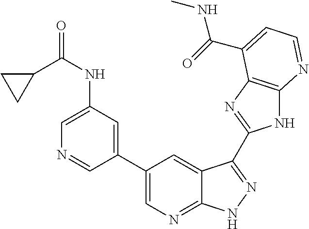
C1(C2=CN=C3C(=C2)C(C2=NC4=C(N2)N=CC=C4C(=O)NC)=NN3)=CC(NC(C2CC2)=O)=CN=C1
